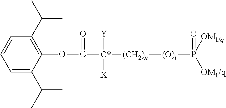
C1=C(C(C)C)C(OC([C*]([(CH2)n][(O)t]P(=O)([OM1/q])[OM1/q])([Y])[X])=O)=C(C(C)C)C=C1
